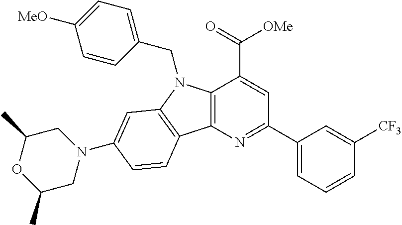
C12=C(N=C(C3=CC=CC([CF3])=C3)C=C1C([OMe])=O)C1=C(N2CC2=CC=C([MeO])C=C2)C=C(N2CC(C)OC(C)C2)C=C1
